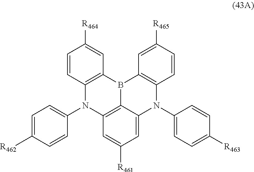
C12=C(B3C4=C(N1C1=CC=C([R462])C=C1)C=C([R461])C=C4N(C1=CC=C([R463])C=C1)C1=C3C=C([R465])C=C1)C=C([R464])C=C2
